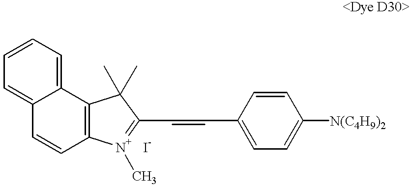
C12=CC=CC=C1C1=C(C=C2)[N+](C)=C(C=CC2=CC=C([N(C4H9)2])C=C2)C1(C)C
